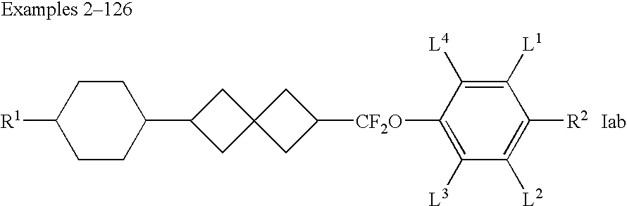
C1CC(C2CC3(C2)CC([CF2O]C2=C([L3])C([L2])=C([R2])C([L1])=C2[L4])C3)CCC1[R1]
